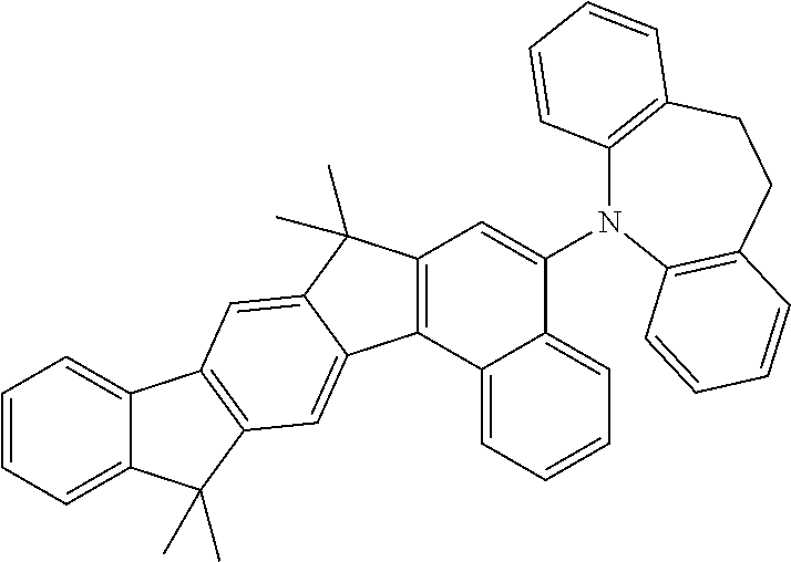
C1=CC=C2C(=C1)C1=C(C2(C)C)C=C2C(=C1)C(C)(C)C1=C2C2=CC=CC=C2C(N2C3=C(CCC4=C2C=CC=C4)C=CC=C3)=C1
